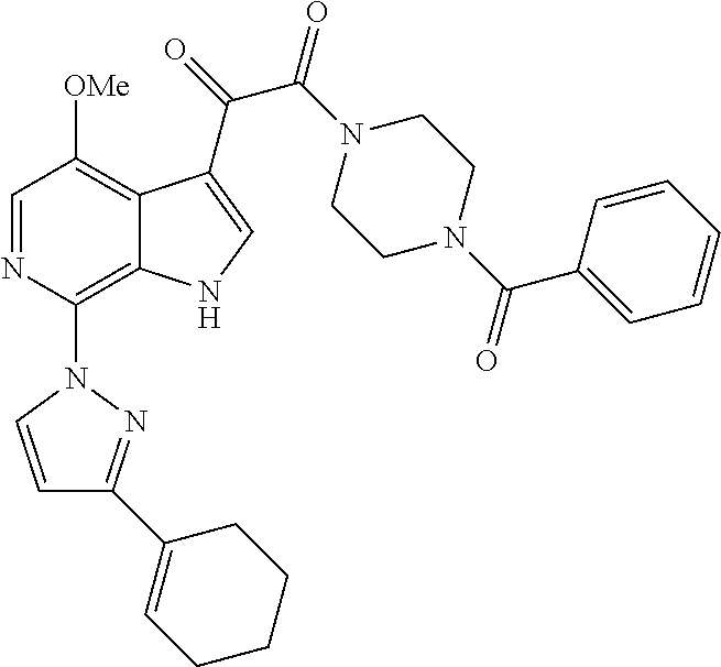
C1=NC(N2C=CC(C3=CCCCC3)=N2)=C2C(=C1[OMe])C(C(=O)C(N1CCN(C(C3=CC=CC=C3)=O)CC1)=O)=CN2
